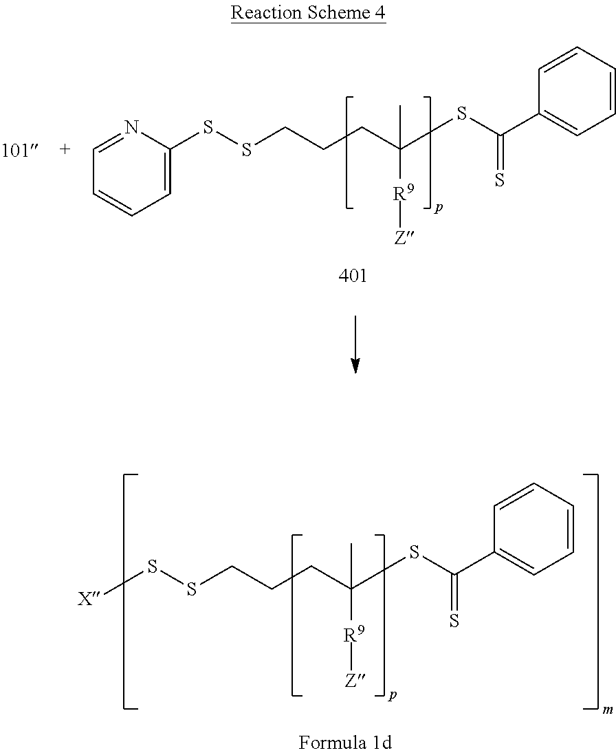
[X]SSCCCC([R9][Z])(C)SC(C1=CC=CC=C1)=S.C1(SSCCCC([R9][Z])(C)SC(C2=CC=CC=C2)=S)=CC=CC=N1
